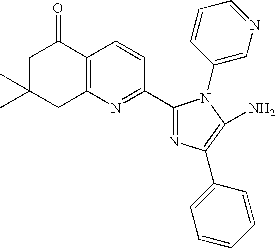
C1C(C)(C)CC2=C(C1=O)C=CC(C1=NC(C3=CC=CC=C3)=C(N)N1C1=CN=CC=C1)=N2
